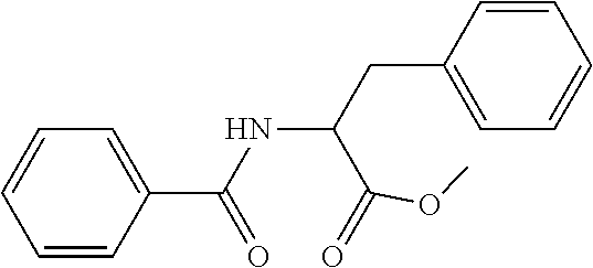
C1=C(C(NC(C(=O)OC)CC2=CC=CC=C2)=O)C=CC=C1
